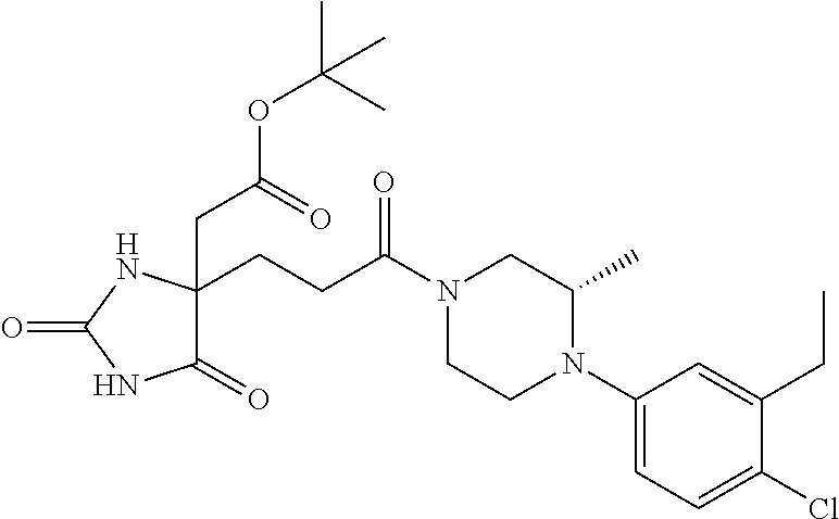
C1(N2CCN(C(CCC3(CC(=O)OC(C)(C)C)C(=O)NC(=O)N3)=O)CC2C)=CC=C(Cl)C(CC)=C1
